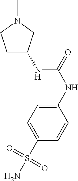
C1C(NC(=O)NC2=CC=C(S(N)(=O)=O)C=C2)CN(C)C1
